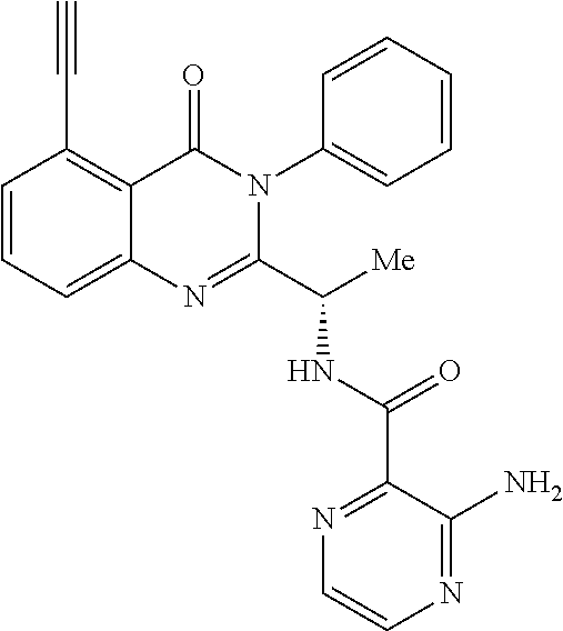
C1(C(NC(C2=NC3=CC=CC(C#C)=C3C(=O)N2C2=CC=CC=C2)[Me])=O)=NC=CN=C1N
